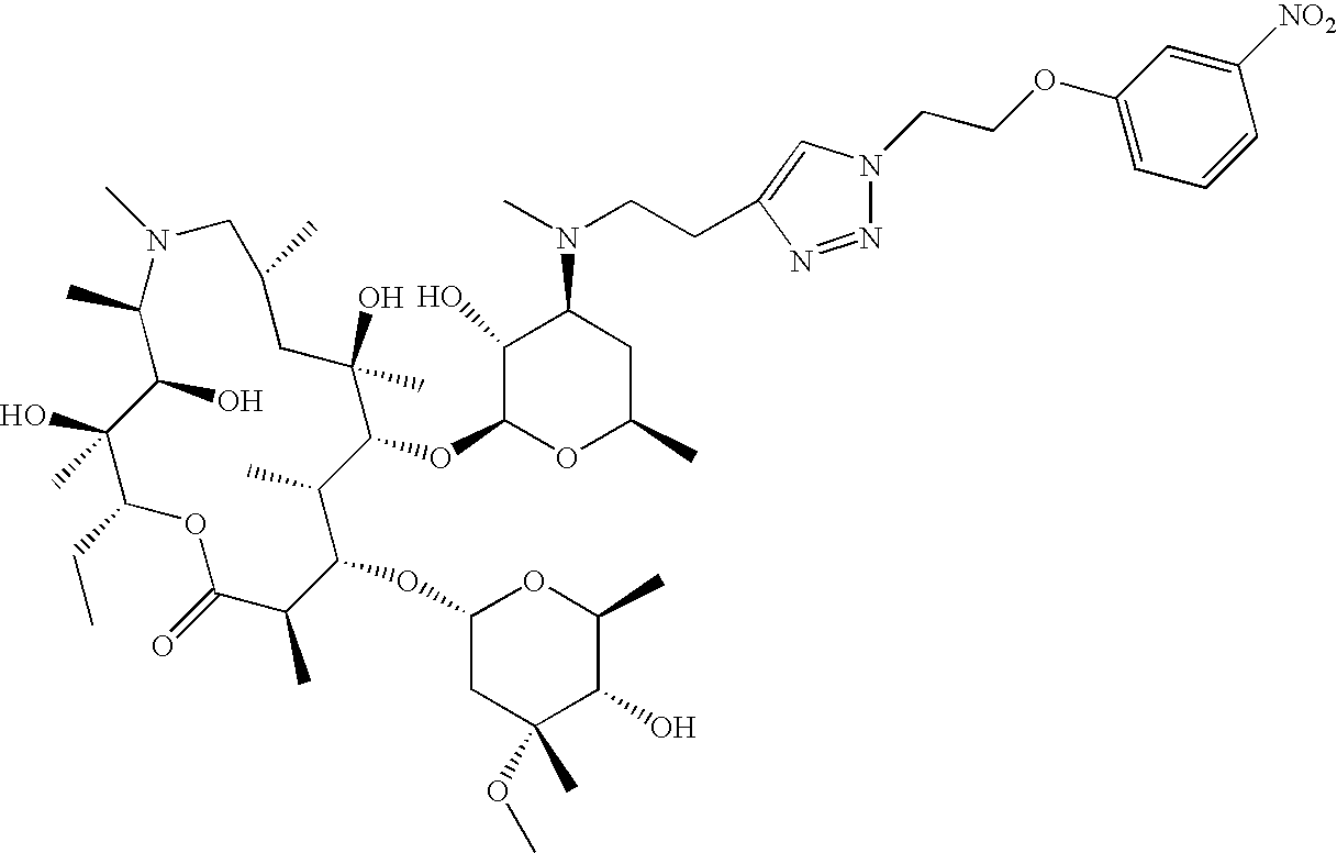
OC1C(C)N(C)CC(C)CC(O)(C)C(OC2OC(C)CC(N(C)CCC3=CN(CCOC4=CC=CC([NO2])=C4)N=N3)C2O)C(C)C(OC2CC(C)(OC)C(O)C(C)O2)C(C)C(=O)OC(CC)C1(O)C
